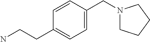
N1(CC2=CC=C(CCN)C=C2)CCCC1
